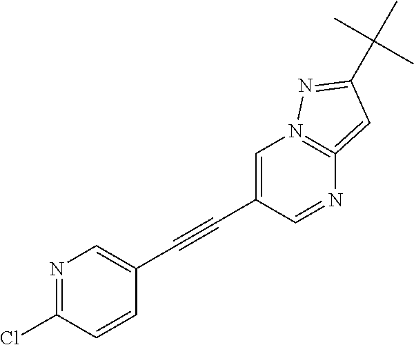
C1=C(C#CC2=CN=C(Cl)C=C2)C=NC2=N1N=C(C(C)(C)C)C=2
